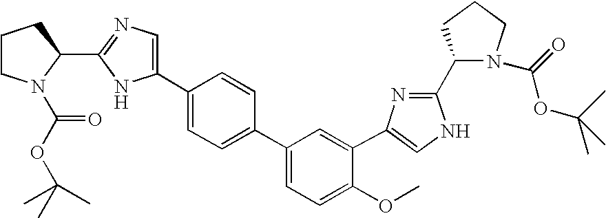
C1(C2=CN=C(C3CCCN3C(OC(C)(C)C)=O)N2)=CC=C(C2=CC=C(OC)C(C3=CNC(C4N(C(OC(C)(C)C)=O)CCC4)=N3)=C2)C=C1
